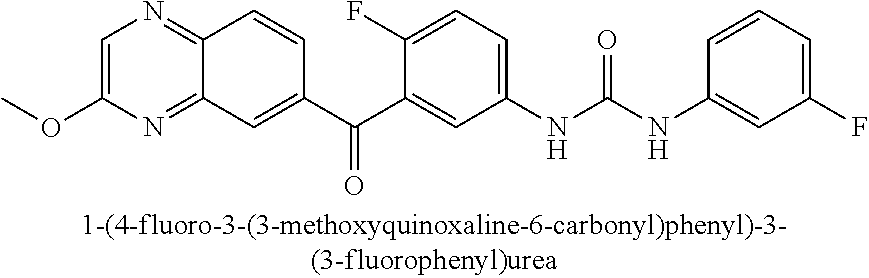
O(C)C1=CN=C2C(=N1)C=C(C(C1=CC(NC(NC3=CC(F)=CC=C3)=O)=CC=C1F)=O)C=C2
